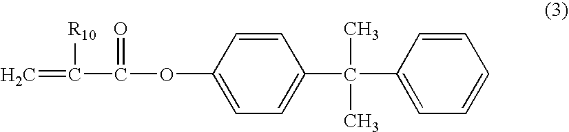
C=C([R10])C(=O)OC1=CC=C(C(C2=CC=CC=C2)(C)C)C=C1
